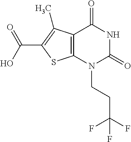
C12=C(N(CCC(F)(F)F)C(=O)NC1=O)SC(C(O)=O)=C2C
